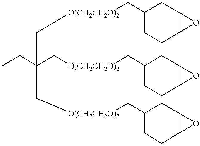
CCC(C[O(CH2CH2O)2]CC1CCC2C(C1)O2)(C[O(CH2CH2O)2]CC1CCC2C(C1)O2)C[O(CH2CH2O)2]CC1CCC2C(C1)O2
